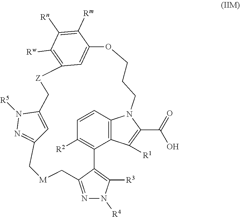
C1=CC2=C3C(=C1[R2])C1=C([R3])N([R4])N=C1C[M]CC1=NN([R5])C(=C1)C[Z]C1=C([Rw])C([Rn])=C([Rm])C(=C1)OCCCN2C(C(=O)O)=C3[R1]
